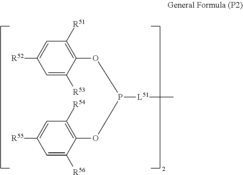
C1([R52])=CC([R51])=C(OP(OC2=C([R54])C=C([R55])C=C2[R56])[L51]C)C([R53])=C1
